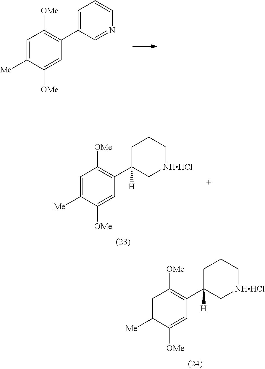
C1=C([Me])C([OMe])=CC(C2=CC=CN=C2)=C1[OMe].C1=C([Me])C([OMe])=CC(C2([H])C[NHHCl]CCC2)=C1[OMe].C1=C([Me])C([OMe])=CC(C2([H])C[NHHCl]CCC2)=C1[OMe]
